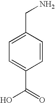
C1=C(CN)C=CC(C(=O)O)=C1
